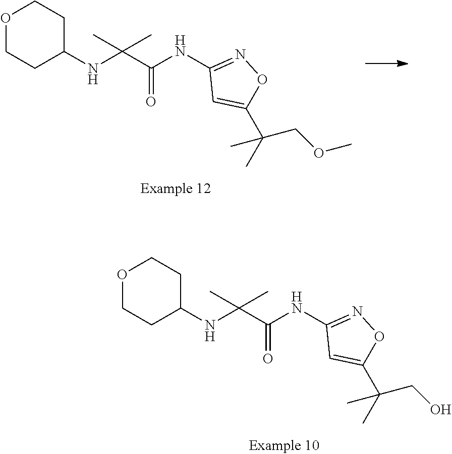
O1CCC(NC(C(NC2=NOC(C(C)(C)CO)=C2)=O)(C)C)CC1.O1CCC(NC(C(NC2=NOC(C(C)(C)COC)=C2)=O)(C)C)CC1
